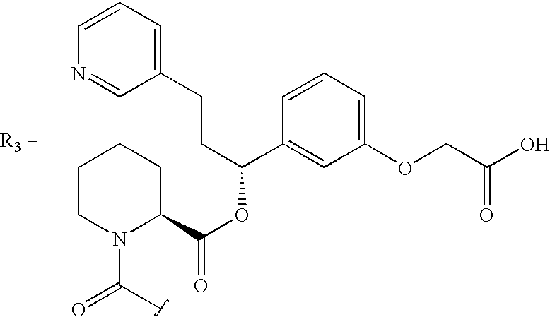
C1CN(C(C)=O)C(C(OC(C2=CC(OCC(O)=O)=CC=C2)CCC2=CC=CN=C2)=O)CC1
